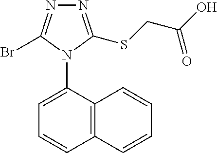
C12=C(C(N3C(Br)=NN=C3SCC(O)=O)=CC=C1)C=CC=C2
